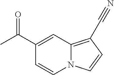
N12C(=C(C#N)C=C1)C=C(C(C)=O)C=C2
